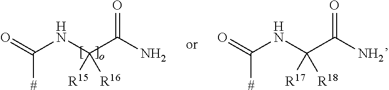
O=C(NC(C(N)=O)([R15])[R16])[#].O=C(NC(C(N)=O)([R17])[R18])[#]
